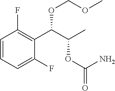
C1=CC=C(F)C(C(C(C)OC(=O)N)OCOC)=C1F
